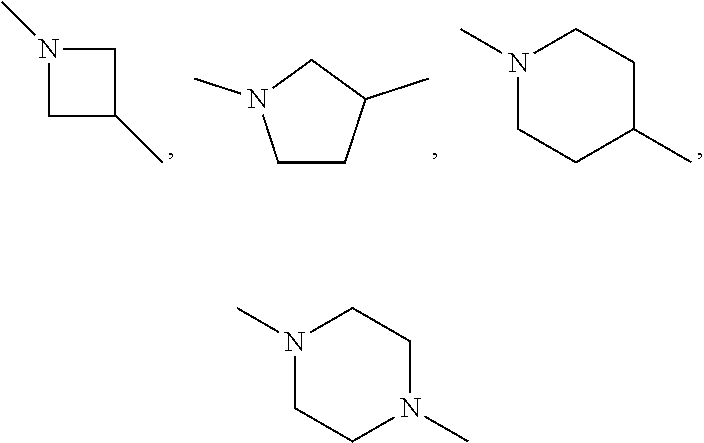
N1(C)CC(C)C1.C1CC(C)CN1C.N1(C)CCC(C)CC1.N1(C)CCN(C)CC1
